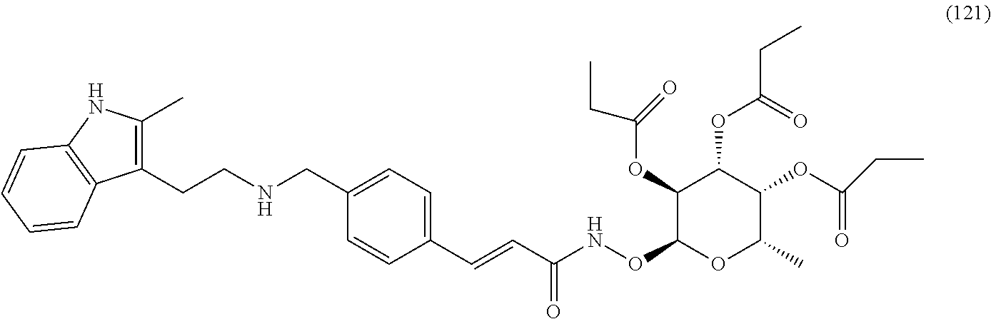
C1(C)=C(CCNCC2=CC=C(C=CC(NOC3OC(C)C(OC(=O)CC)C(OC(CC)=O)C3OC(CC)=O)=O)C=C2)C2=C(N1)C=CC=C2
